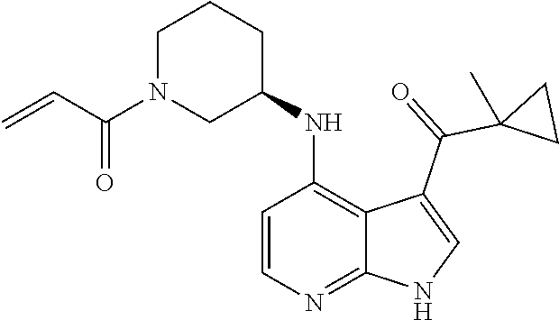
C1=CN=C2C(=C1NC1CCCN(C(C=C)=O)C1)C(C(=O)C1(C)CC1)=CN2
